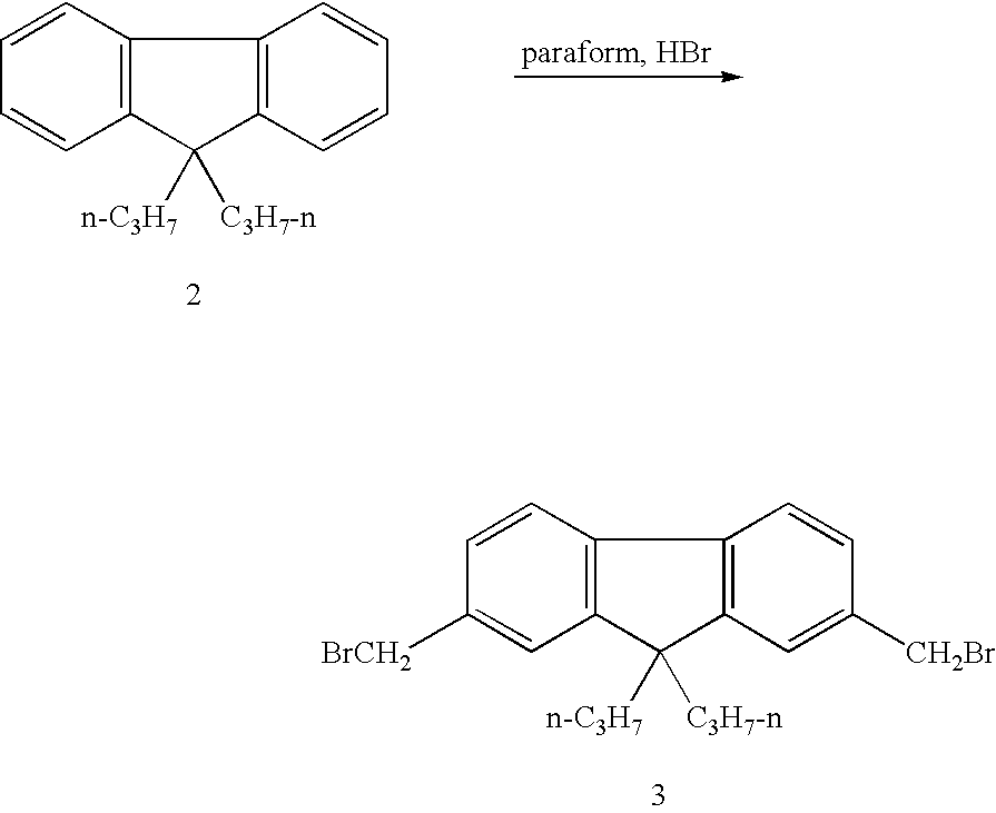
C12=C(C=CC([BrCH2])=C1)C1=C(C2([n-C3H7])[C3H7-n])C=C([CH2Br])C=C1.C12=C(C=CC=C1)C1=C(C2([n-C3H7])[C3H7-n])C=CC=C1
